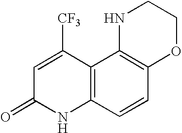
C12=C(C=CC3=C1NCCO3)NC(=O)C=C2[CF3]
